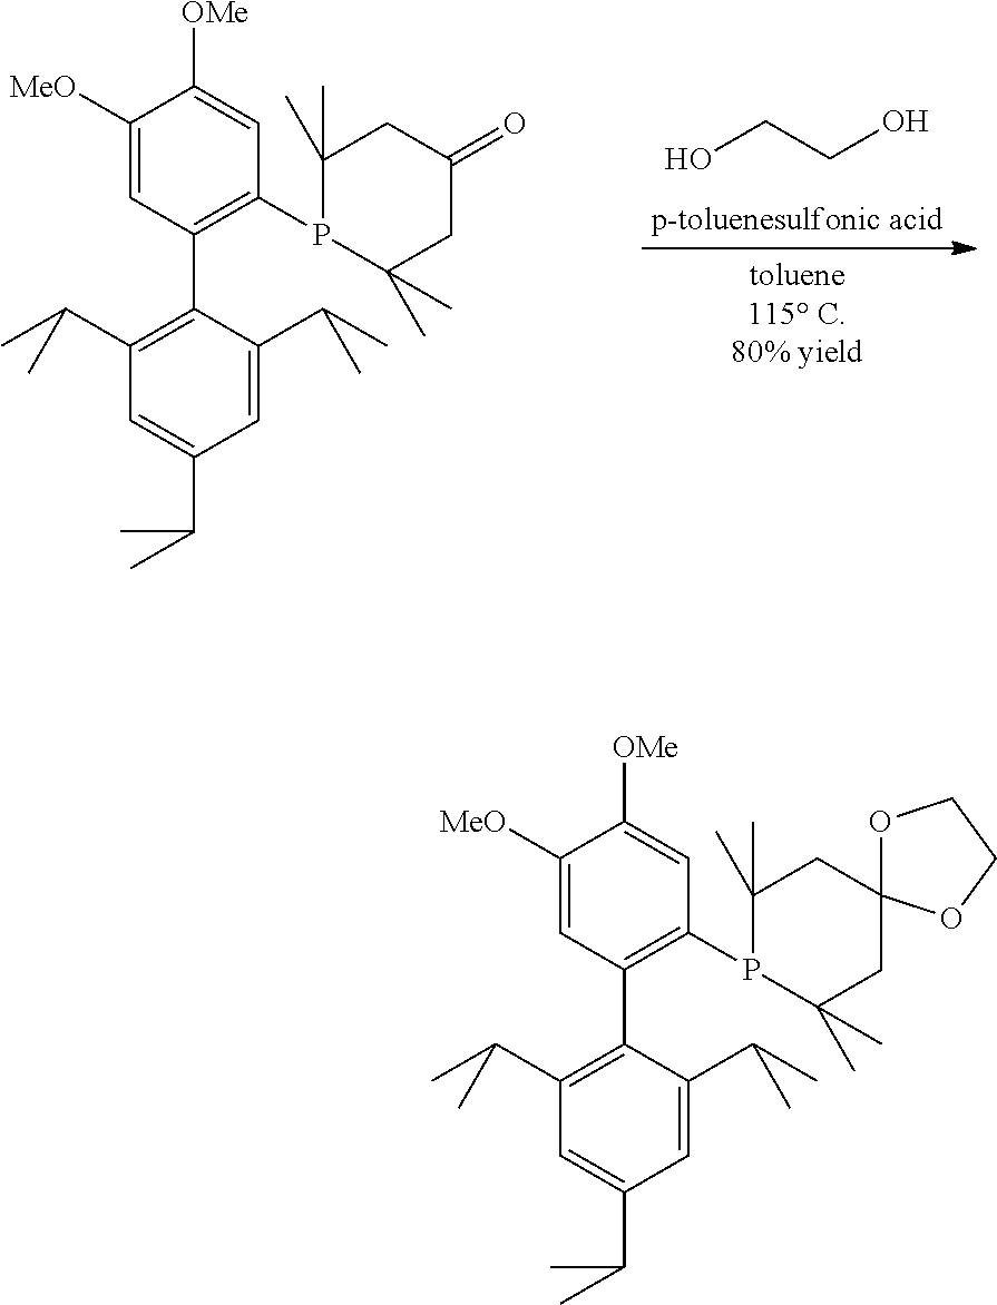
OCCO.C1([MeO])=CC(C2=C(C(C)C)C=C(C(C)C)C=C2C(C)C)=C(P2C(C)(C)CC(=O)CC2(C)C)C=C1[OMe].C1([MeO])=CC(C2=C(C(C)C)C=C(C(C)C)C=C2C(C)C)=C(P2C(C)(C)CC3(CC2(C)C)OCCO3)C=C1[OMe]
